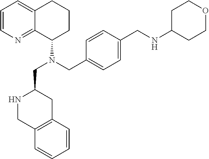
C1=CN=C2C(=C1)CCCC2N(CC1NCC2=C(C1)C=CC=C2)CC1=CC=C(CNC2CCOCC2)C=C1
